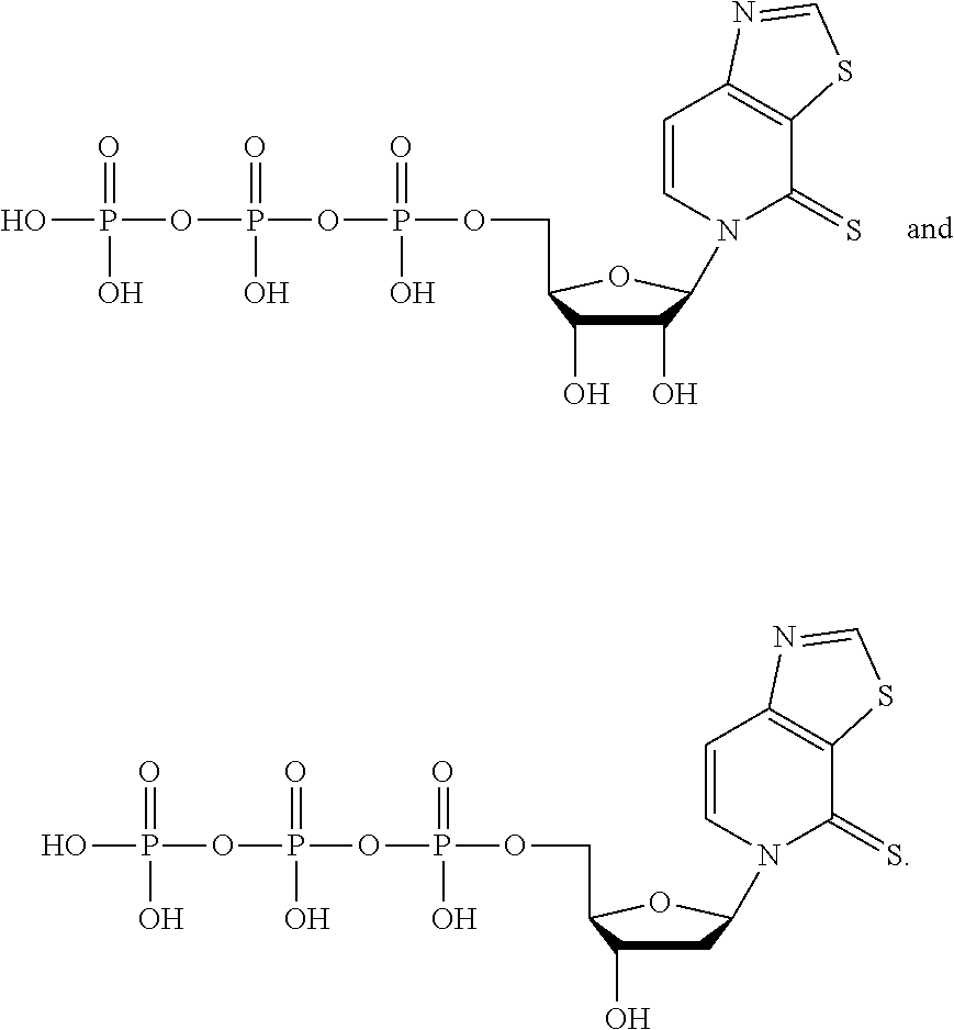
C1(O)C(O)C(COP(=O)(O)OP(=O)(O)OP(=O)(O)O)OC1N1C(=S)C2=C(C=C1)N=CS2.C1C(O)C(COP(=O)(O)OP(=O)(O)OP(=O)(O)O)OC1N1C(=S)C2=C(C=C1)N=CS2
